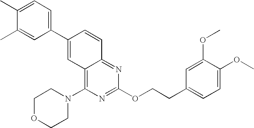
C1(C2=CC3=C(N4CCOCC4)N=C(OCCC4=CC=C(OC)C(OC)=C4)N=C3C=C2)=CC=C(C)C(C)=C1
